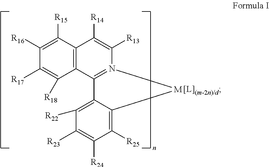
C1([R16])=C([R15])C2=C(C([R18])=C1[R17])C1=N(C([R13])=C2[R14])[M]C2=C([R25])C([R24])=C([R23])C([R22])=C12
